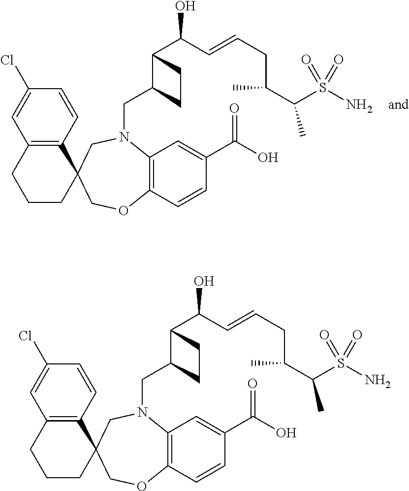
C12=C(C=CC(Cl)=C1)C1(CCC2)COC2=C(N(CC3C(C(C=CCC(C)C(S(N)(=O)=O)C)O)CC3)C1)C=C(C(O)=O)C=C2.C12=C(C=CC(Cl)=C1)C1(CCC2)COC2=C(N(CC3C(C(C=CCC(C)C(S(N)(=O)=O)C)O)CC3)C1)C=C(C(O)=O)C=C2
